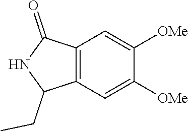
C12=C(C=C([OMe])C([OMe])=C1)C(CC)NC2=O
